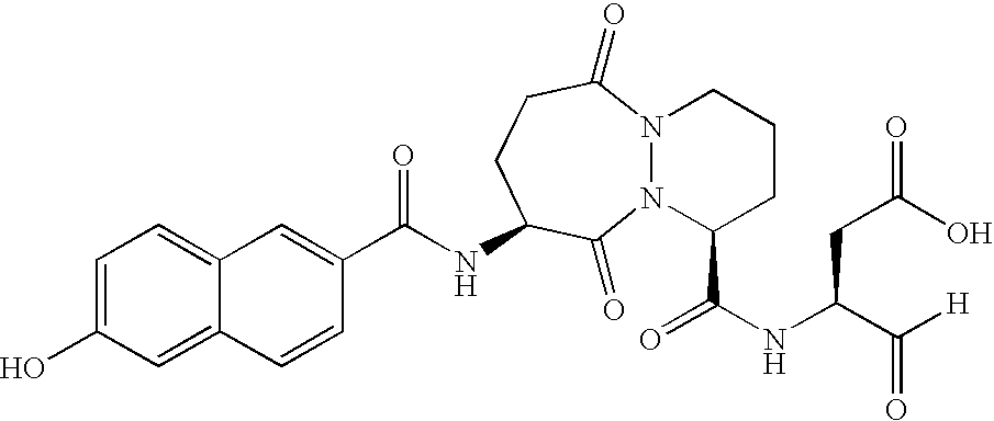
N(C1CCC(=O)N2N(C1=O)C(C(NC(C([H])=O)CC(O)=O)=O)CCC2)C(=O)C1=CC2=CC=C(O)C=C2C=C1
